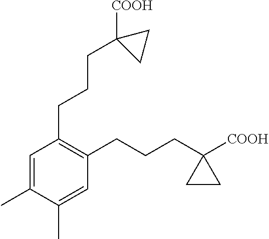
C1=C(C)C(C)=CC(CCCC2([COOH])CC2)=C1CCCC1([COOH])CC1
